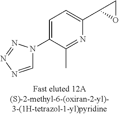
C1=NN=NN1C1=CC=C(C2OC2)N=C1C
